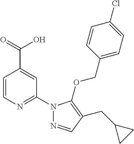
C1=CN=C(N2N=CC(CC3CC3)=C2OCC2=CC=C(Cl)C=C2)C=C1C(=O)O
